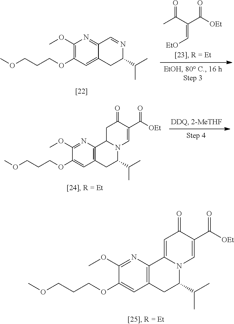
C1(OC)=NC2=C(C=C1OCCCOC)CC(C(C)C)N1C2=CC(=O)C(C([OEt])=O)=C1.C1(OC)=C(OCCCOC)C=C2C(=N1)C=NC(C(C)C)C2.CC(C(C([OEt])=O)=C[EtO])=O.C1(OC)=NC2=C(C=C1OCCCOC)CC(C(C)C)N1C2CC(=O)C(C([OEt])=O)=C1
